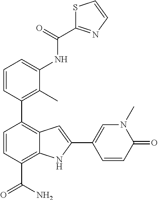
C1=CC(C2=C3C(=C(C(N)=O)C=C2)NC(C2=CN(C)C(=O)C=C2)=C3)=C(C)C(NC(C2=NC=CS2)=O)=C1
